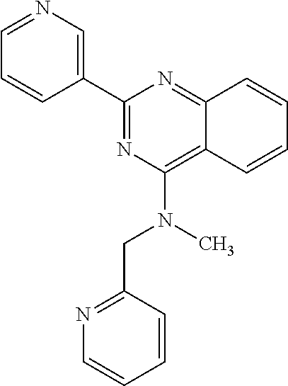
C1=CC2=NC(C3=CN=CC=C3)=NC(N(C)CC3=NC=CC=C3)=C2C=C1
